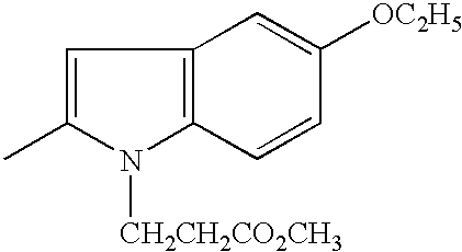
C1=C(C)N([CH2CH2CO2CH3])C2=C1C=C([OC2H5])C=C2
